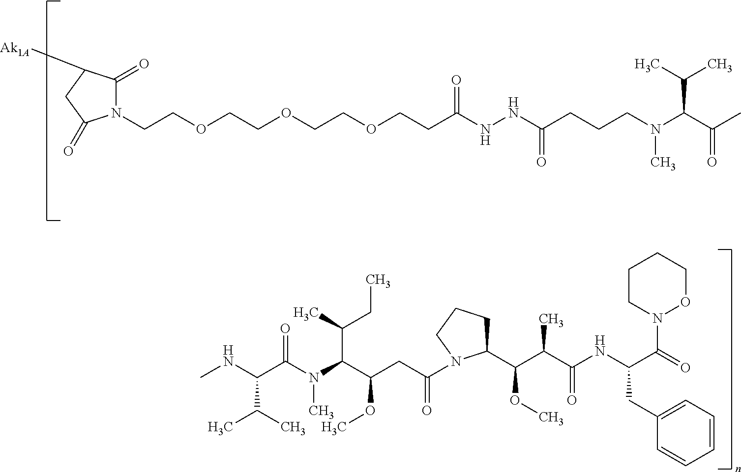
N1(CCOCCOCCOCCC(NNC(=O)CCCN(C(C(C)C)C(=O)C)C)=O)C(=O)C([Ak1A])CC1=O.N(C(C(C)C)C(N(C(C(CC)C)C(OC)CC(N1C(C(C(C(NC(CC2=CC=CC=C2)C(=O)N2OCCCC2)=O)C)OC)CCC1)=O)C)=O)C
